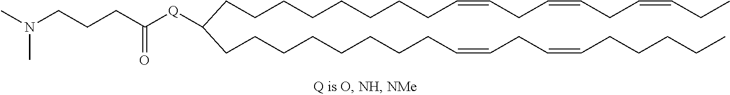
C(C([Q]C(CCCN(C)C)=O)CCCCCCCCC=CCC=CCC=CCC)CCCCCCCC=CCC=CCCCCC
